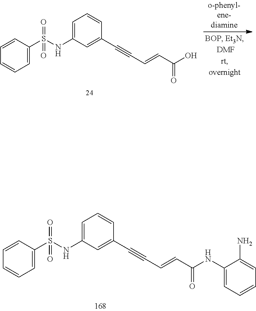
C1=CC(S(NC2=CC=CC(C#CC=CC(NC3=CC=CC=C3N)=O)=C2)(=O)=O)=CC=C1.C1=CC(S(NC2=CC=CC(C#CC=CC(O)=O)=C2)(=O)=O)=CC=C1
